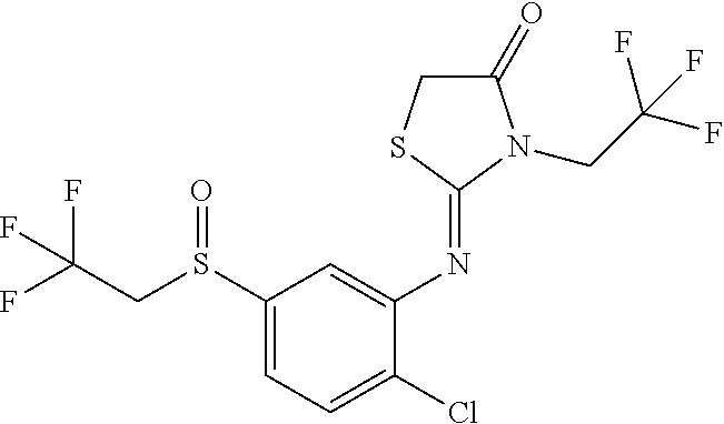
FC(CS(C1=CC=C(Cl)C(N=C2SCC(=O)N2CC(F)(F)F)=C1)=O)(F)F
